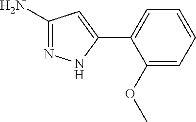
C1(OC)=CC=CC=C1C1=CC(N)=NN1
